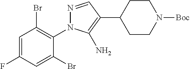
C1=C(F)C=C(Br)C(N2N=CC(C3CCN([Boc])CC3)=C2N)=C1Br
